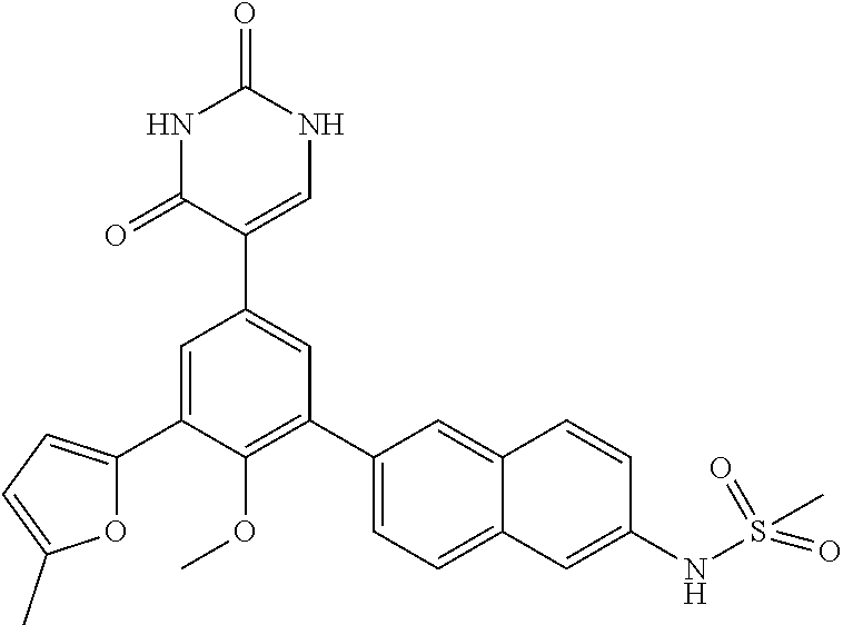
N1C(=O)C(C2=CC(C3=CC=C4C(=C3)C=CC(NS(C)(=O)=O)=C4)=C(OC)C(C3=CC=C(C)O3)=C2)=CNC1=O
